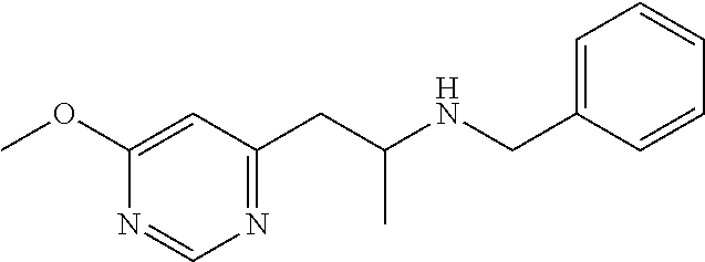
N1=CN=C(CC(NCC2=CC=CC=C2)C)C=C1OC
